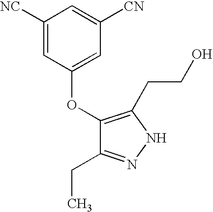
C1([NC])=CC(OC2=C(CCO)NN=C2CC)=CC([CN])=C1
